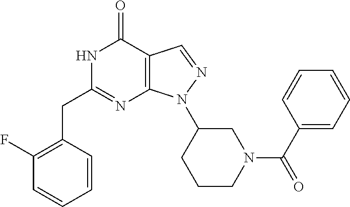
N1C(CC2=C(F)C=CC=C2)=NC2=C(C1=O)C=NN2C1CCCN(C(C2=CC=CC=C2)=O)C1
